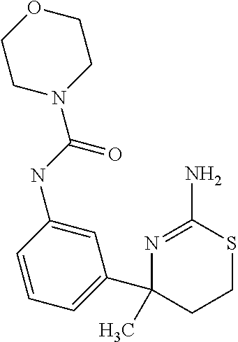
C1OCCN(C(NC2=CC(C3(C)N=C(N)SCC3)=CC=C2)=O)C1
